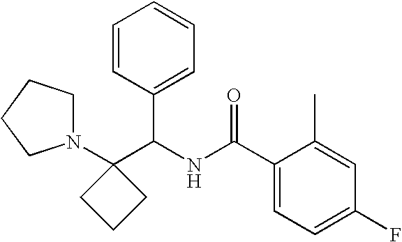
C1(C(NC(C2=CC=C(F)C=C2C)=O)C2=CC=CC=C2)(N2CCCC2)CCC1
